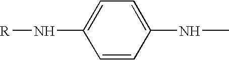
C1=CC(NC)=CC=C1N[R]
